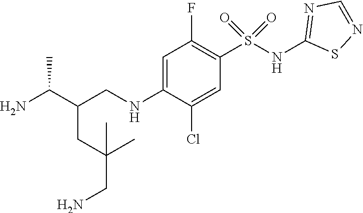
NC(C(CC(C)(C)CN)CNC1=CC(F)=C(S(NC2=NC=NS2)(=O)=O)C=C1Cl)C
